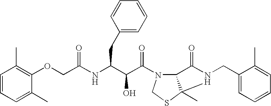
C(NC(C(C(=O)N1C2C(C)(SC1)N(CC1=CC=CC=C1C)C2=O)O)CC1=CC=CC=C1)(=O)COC1=C(C)C=CC=C1C
